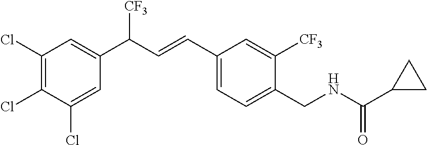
C1(Cl)=C(Cl)C(Cl)=CC(C(C=CC2=CC=C(CNC(C3CC3)=O)C([CF3])=C2)[CF3])=C1
